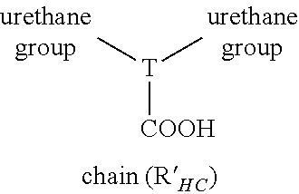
[T]([COOH])(C)C
